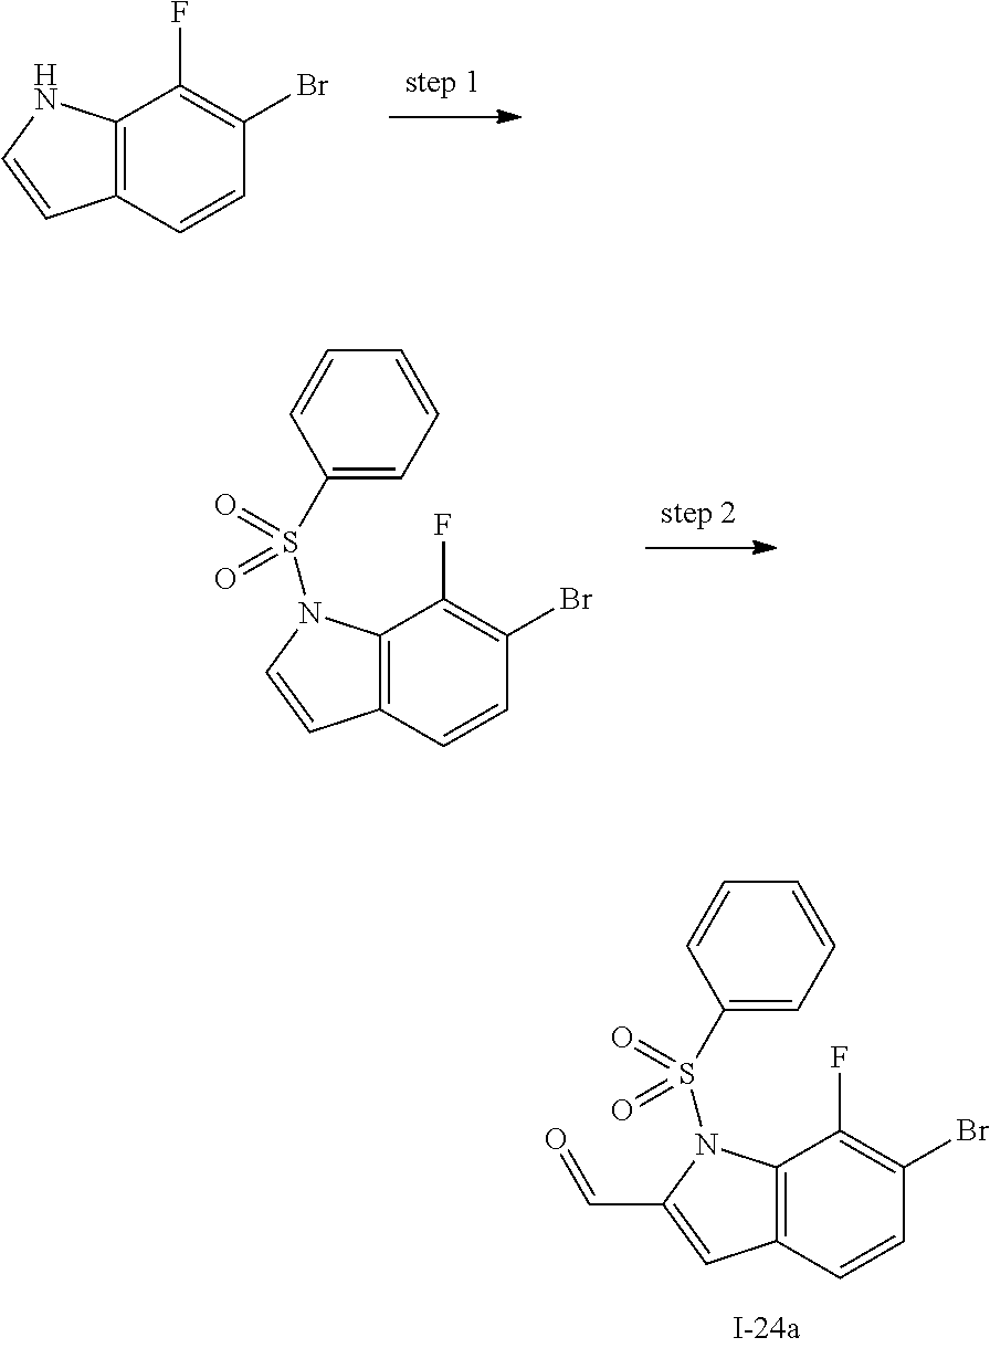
C12=C(C=CC(Br)=C1F)C=CN2.C12=C(C=CC(Br)=C1F)C=CN2S(C1=CC=CC=C1)(=O)=O.C12=C(C=CC(Br)=C1F)C=C(C=O)N2S(C1=CC=CC=C1)(=O)=O
